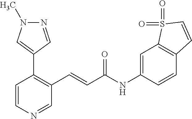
N1=CC(C2=C(C=CC(NC3=CC4=C(C=C3)C=CS4(=O)=O)=O)C=NC=C2)=CN1C
